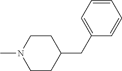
C1CN(C)CCC1CC1=CC=CC=C1
